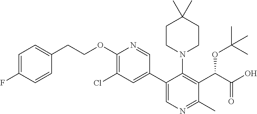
C1=C(F)C=CC(CCOC2=C(Cl)C=C(C3=CN=C(C)C(C(C(O)=O)OC(C)(C)C)=C3N3CCC(C)(C)CC3)C=N2)=C1
